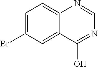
C1=C(Br)C=C2C(=C1)N=CN=C2O
